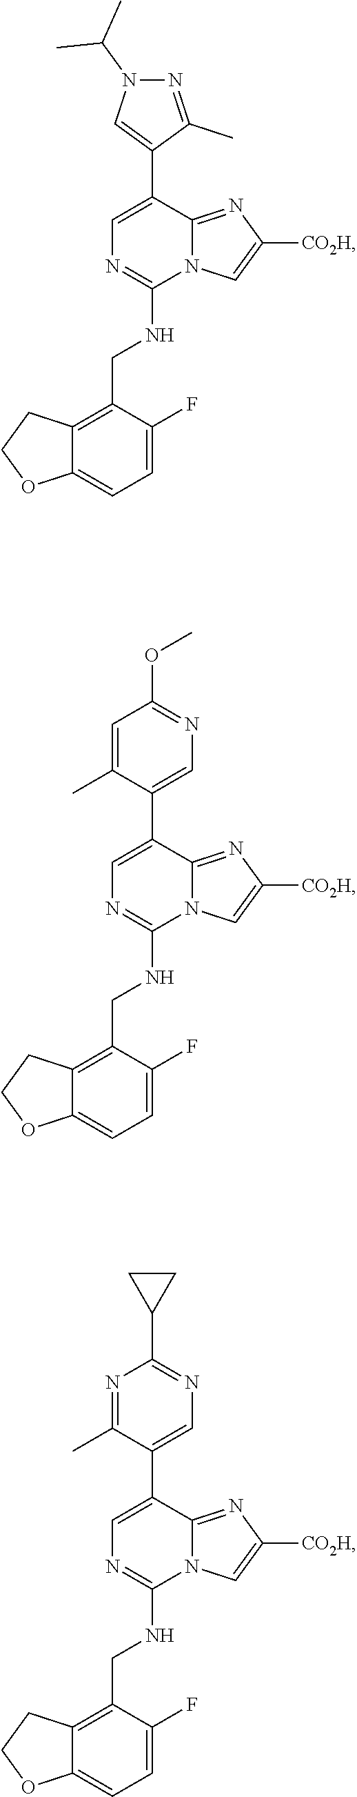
C1=C(F)C(CNC2=NC=C(C3=CN(C(C)C)N=C3C)C3=NC([CO2H])=CN23)=C2C(=C1)OCC2.C1=C(F)C(CNC2=NC=C(C3=CN=C(OC)C=C3C)C3=NC([CO2H])=CN23)=C2C(=C1)OCC2.C1=C(F)C(CNC2=NC=C(C3=CN=C(C4CC4)N=C3C)C3=NC([CO2H])=CN23)=C2C(=C1)OCC2
